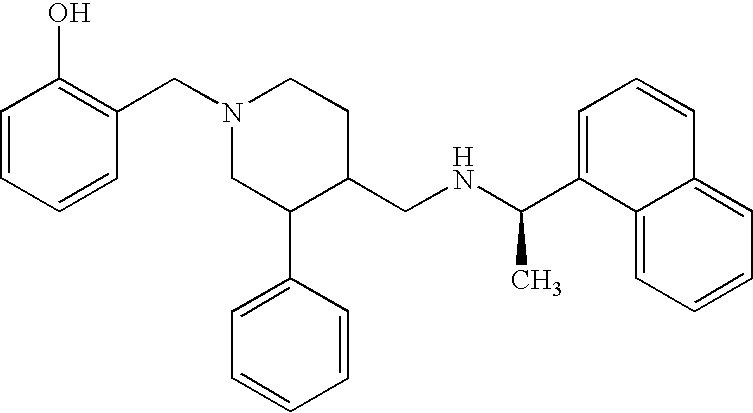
N1(CC2=C(O)C=CC=C2)CC(C2=CC=CC=C2)C(CNC(C2=CC=CC3=CC=CC=C23)C)CC1
